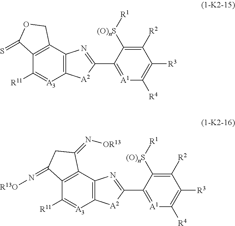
C12=C(C3=C(C([R11])=[A3]1)C(=S)OC3)N=C(C1=[A1]C([R4])=C([R3])C([R2])=C1[(O)nS][R1])[A2]2.C12=C(C3=C(C([R11])=[A3]1)C(=N[R13O])CC3=N[OR13])N=C(C1=[A1]C([R4])=C([R3])C([R2])=C1[(O)nS][R1])[A2]2
